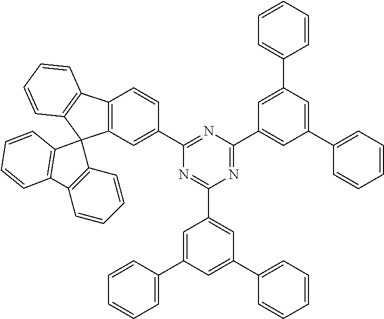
C1=CC=CC=C1C1=CC(C2=NC(C3=CC(C4=CC=CC=C4)=CC(C4=CC=CC=C4)=C3)=NC(C3=CC4=C(C=C3)C3=C(C45C4=C(C=CC=C4)C4=C5C=CC=C4)C=CC=C3)=N2)=CC(C2=CC=CC=C2)=C1
